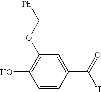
C1=CC(C(=O)[H])=CC(OC[Ph])=C1O
